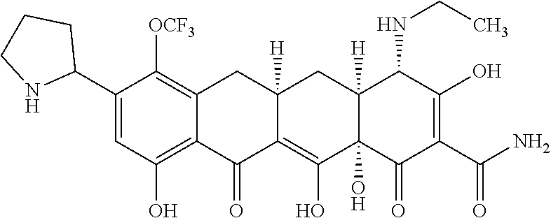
C12=C(O)C=C(C3CCCN3)C([OCF3])=C1CC1([H])C(=C(O)C3(O)C([H])(C1)C(NCC)C(O)=C(C(N)=O)C3=O)C2=O
